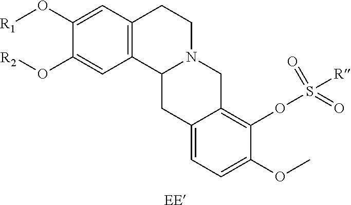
C1(O[R1])=CC2=C(C=C1O[R2])C1N(CC2)CC2=C(OS([R])(=O)=O)C(OC)=CC=C2C1.[EE]
